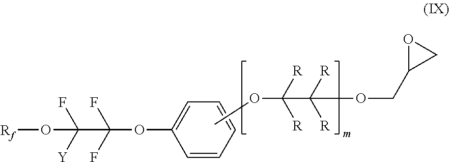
C1=C(OC(F)(F)C([Y])(F)O[Rf])C=CC=C1.COC(C([R])([R])OCC1CO1)([R])[R]
